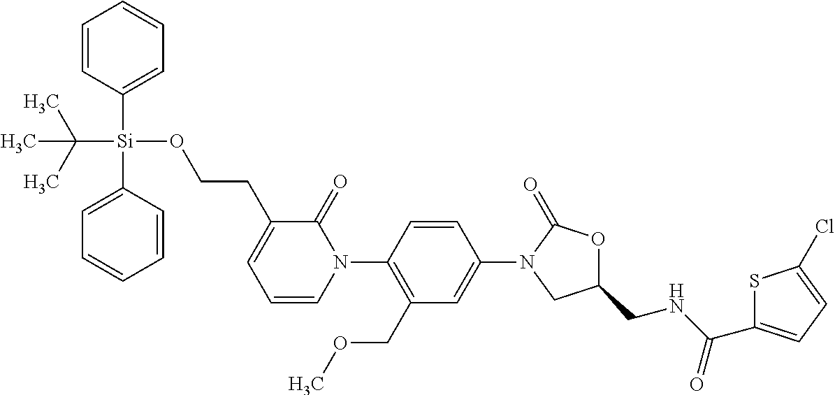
C1=CC(N2C(=O)C(CCO[Si](C3=CC=CC=C3)(C3=CC=CC=C3)C(C)(C)C)=CC=C2)=C(COC)C=C1N1CC(CNC(C2=CC=C(Cl)S2)=O)OC1=O
